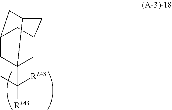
C12CC3(C([RL43])(C)[RL43])CC(C1)CC3C2
